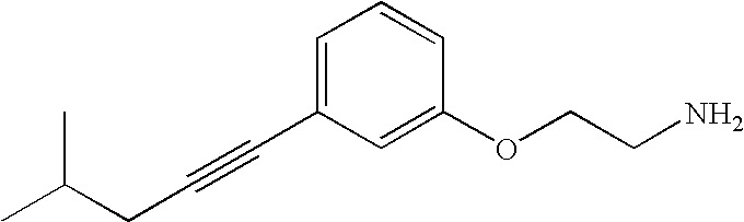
CC(CC#CC1=CC=CC(OCCN)=C1)C
